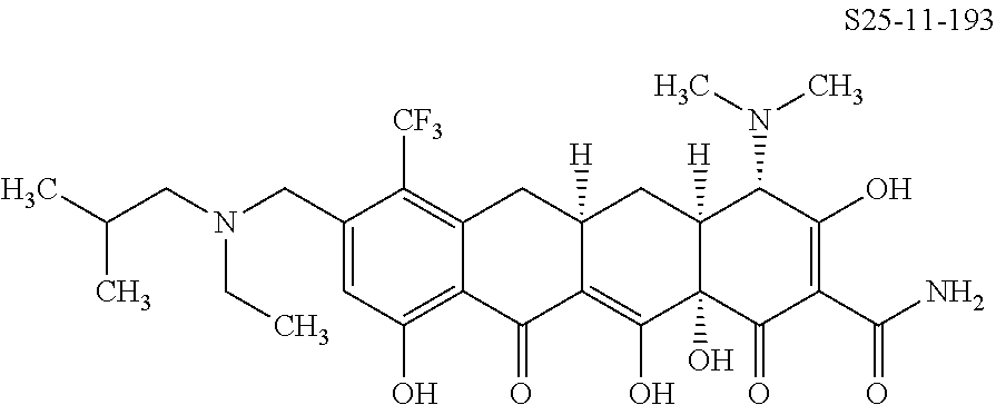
C1(CN(CC(C)C)CC)=CC(O)=C2C(=C1[CF3])CC1([H])C(=C(O)C3(O)C([H])(C1)C(N(C)C)C(O)=C(C(N)=O)C3=O)C2=O
